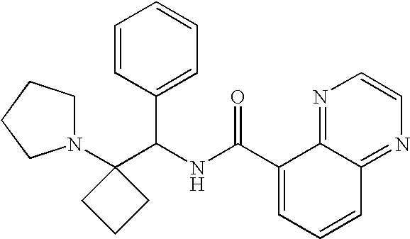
C1(C(NC(C2=CC=CC3=NC=CN=C23)=O)C2=CC=CC=C2)(N2CCCC2)CCC1
